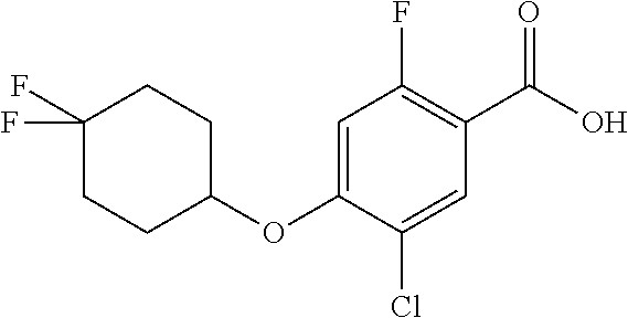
C1(F)=C(C(O)=O)C=C(Cl)C(OC2CCC(F)(F)CC2)=C1
